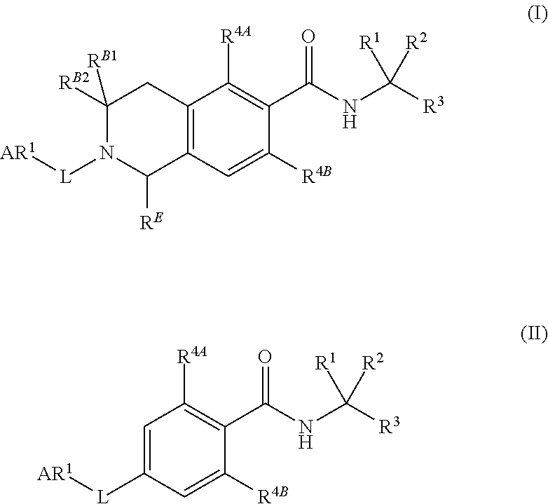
C12=C(C=C([R4B])C(C(NC([R3])([R1])[R2])=O)=C1[R4A])C([RE])N([L][AR1])C([RB2])([RB1])C2.C1=C([L][AR1])C=C([R4B])C(C(NC([R3])([R1])[R2])=O)=C1[R4A]
